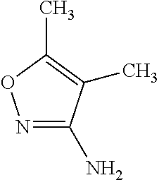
N1=C(N)C(C)=C(C)O1
